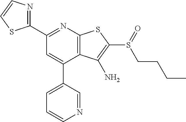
C1(C2=NC3=C(C(C4=CC=CN=C4)=C2)C(N)=C(S(CCCC)=O)S3)=NC=CS1
